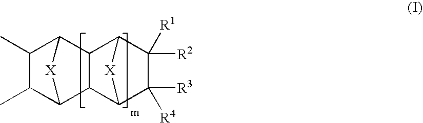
C1(C)C(C)C2C3C(C1[X]2)C1C([R1])([R2])C([R4])([R3])C3[X]1
